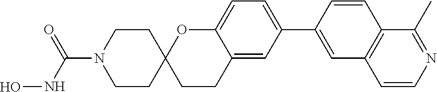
C1CN(C(NO)=O)CCC12CCC1=CC(C3=CC4=C(C=C3)C(C)=NC=C4)=CC=C1O2
